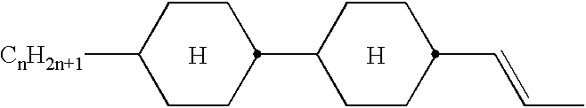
C1CC(C2CCC(C=CC)CC2)CCC1[CnH2n+1].[H].[H]
